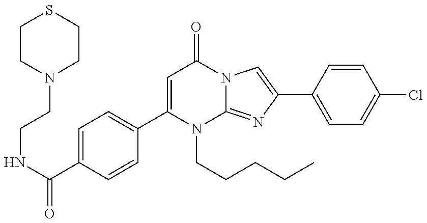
C(NC(=O)C1=CC=C(C2=CC(=O)N3C(=NC(C4=CC=C(Cl)C=C4)=C3)N2CCCCC)C=C1)CN1CCSCC1
